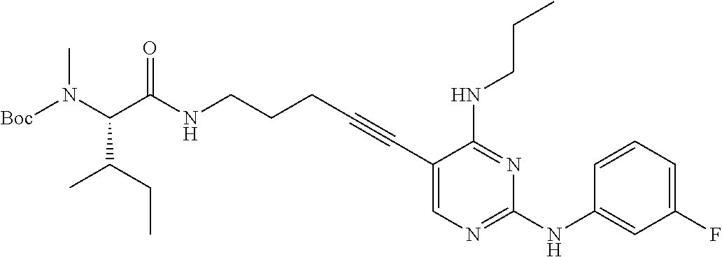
N(CCCC#CC1=CN=C(NC2=CC(F)=CC=C2)N=C1NCCC)C(C(N([Boc])C)C(CC)C)=O
